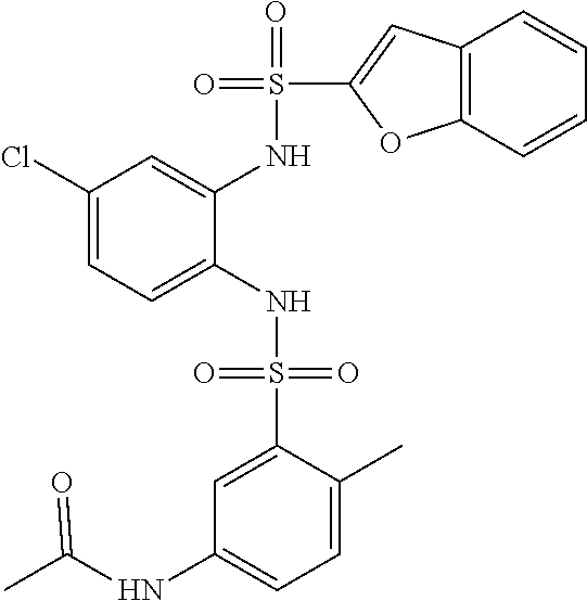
C1(Cl)=CC=C(NS(=O)(=O)C2=CC(NC(C)=O)=CC=C2C)C(NS(=O)(C2=CC3=C(O2)C=CC=C3)=O)=C1
